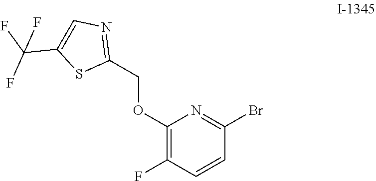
C1(F)=C(OCC2=NC=C(C(F)(F)F)S2)N=C(Br)C=C1
